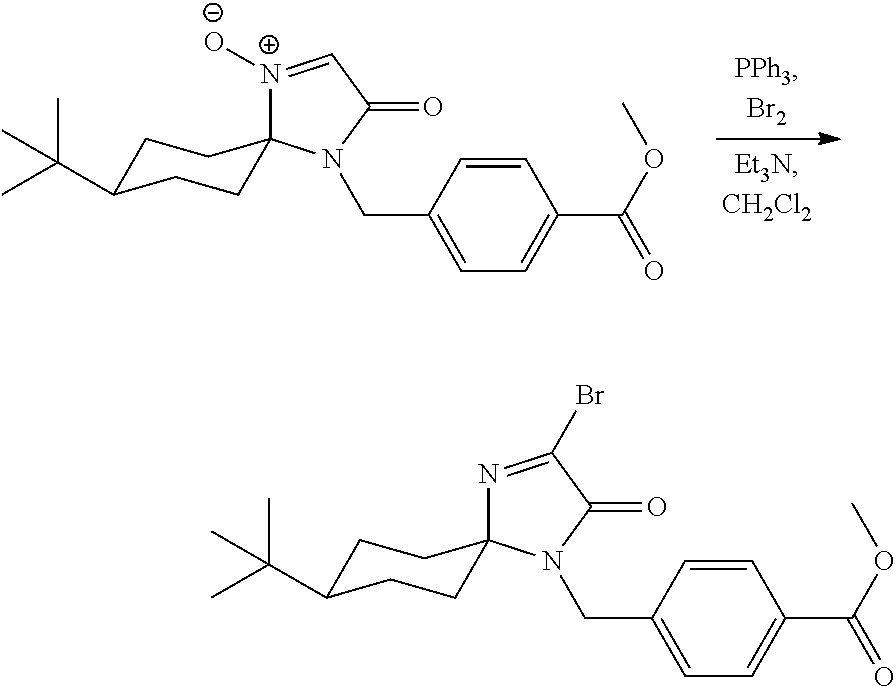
C1C(C(C)(C)C)CCC2(C1)[N+]([O-])=CC(=O)N2CC1=CC=C(C(OC)=O)C=C1.C1C(C(C)(C)C)CCC2(C1)N=C(Br)C(=O)N2CC1=CC=C(C(OC)=O)C=C1
